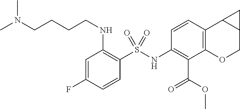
C1(NS(C2=C(NCCCCN(C)C)C=C(F)C=C2)(=O)=O)=C(C(=O)OC)C2=C(C3C(CO2)C3)C=C1
